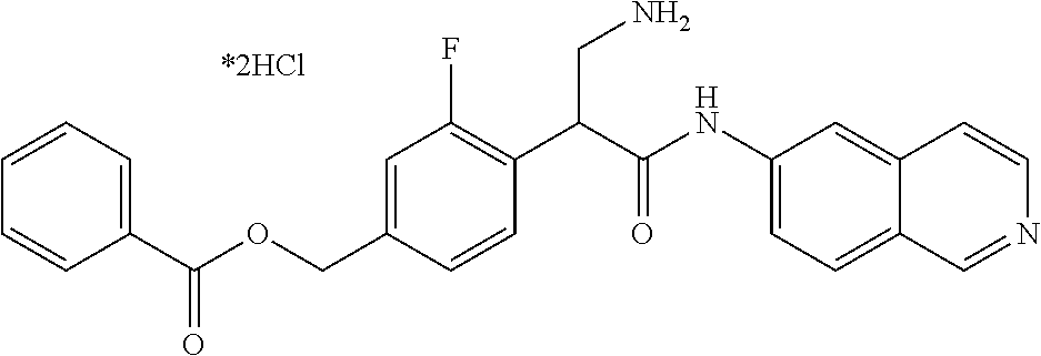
O=C(C1=CC=CC=C1)OCC1=CC(F)=C(C(C(NC2=CC=C3C(=C2)C=CN=C3)=O)CN)C=C1
